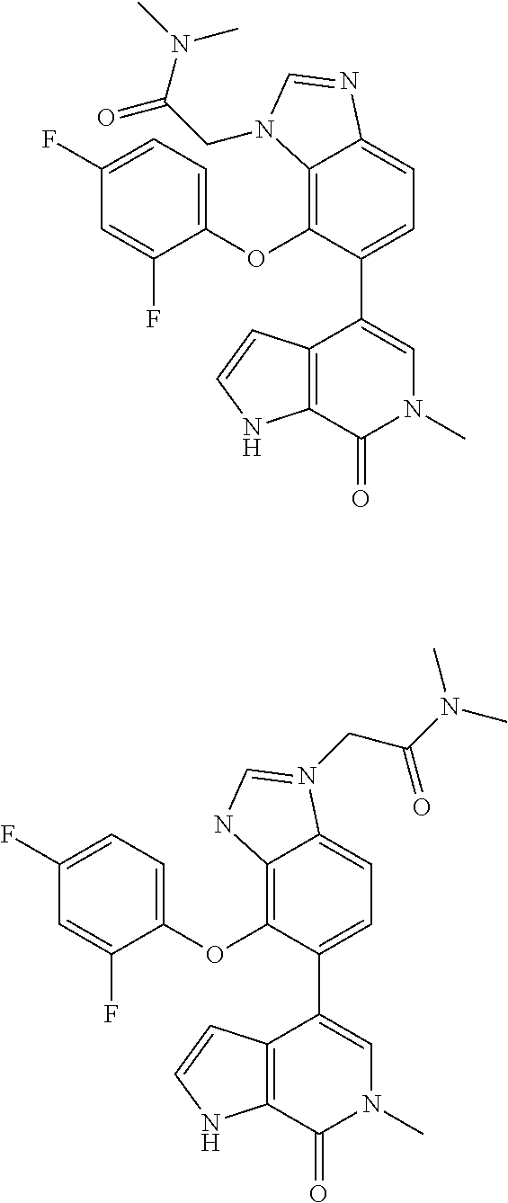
C12=C(OC3=CC=C(F)C=C3F)C(C3=CN(C)C(=O)C4=C3C=CN4)=CC=C1N=CN2CC(=O)N(C)C.C12=C(OC3=CC=C(F)C=C3F)C(C3=CN(C)C(=O)C4=C3C=CN4)=CC=C1N(CC(N(C)C)=O)=CN2
